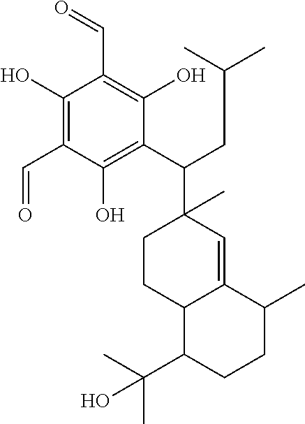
C1(O)=C(C=O)C(O)=C(C=O)C(O)=C1C(CC(C)C)C1(C)CCC2C(=C1)C(C)CCC2C(C)(C)O
